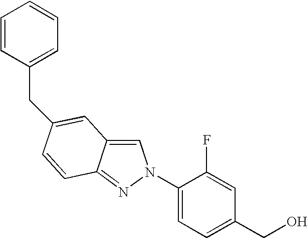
C1=C2C(=NN1C1=CC=C(CO)C=C1F)C=CC(CC1=CC=CC=C1)=C2
